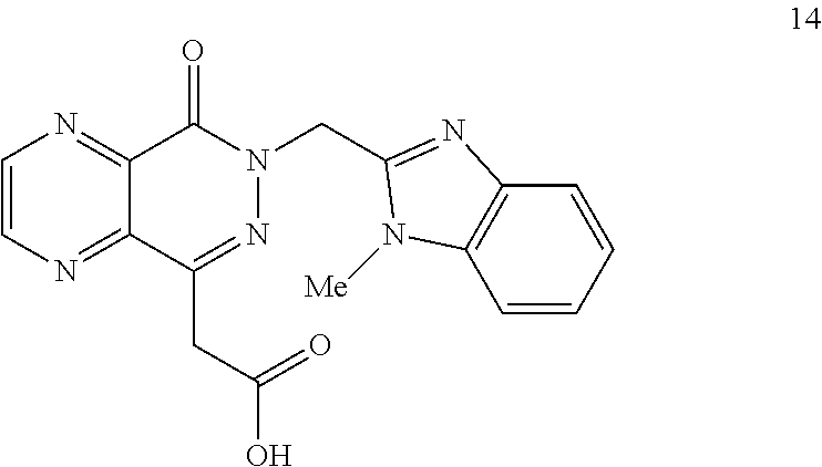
C1=CN=C2C(=N1)C(=O)N(CC1=NC3=C(C=CC=C3)N1[Me])N=C2CC(O)=O
